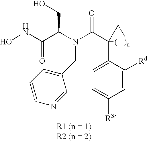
ONC(C(N(C(C1(C2=CC=C([R3])C=C2[Rd])[(   )n]C1)=O)CC1=CC=CN=C1)CO)=O
